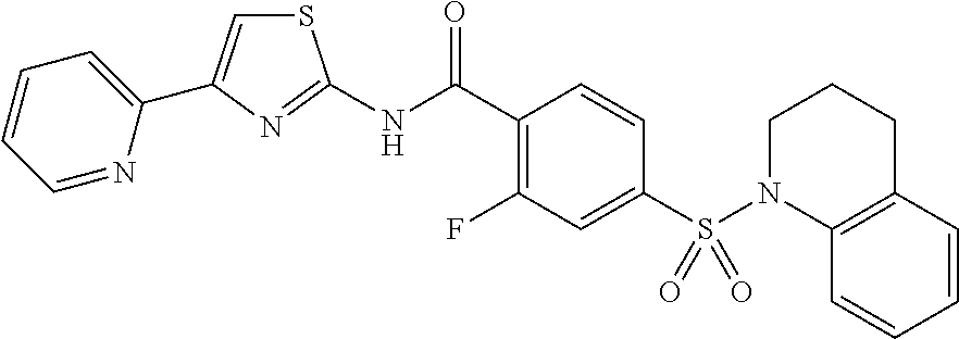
C1=CC2=C(C=C1)N(S(C1=CC(F)=C(C(NC3=NC(C4=CC=CC=N4)=CS3)=O)C=C1)(=O)=O)CCC2
